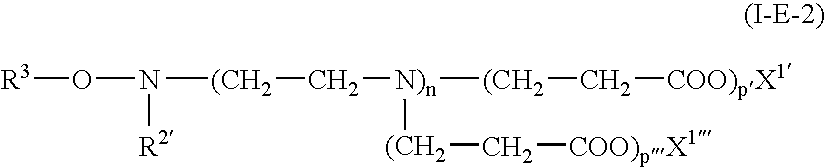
[R3]ON([R2])[(CH2]C[N)n]([(CH2]C[COO)pX1])[(CH2]C[COO)pX1]
